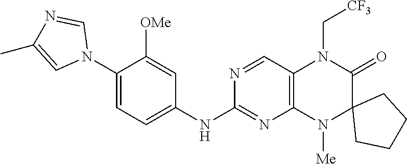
N1(C2=CC=C(NC3=NC4=C(C=N3)N(C[CF3])C(=O)C3(N4[Me])CCCC3)C=C2[OMe])C=NC(C)=C1
